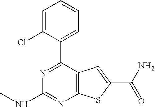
C1(C2=CC=CC=C2Cl)=NC(NC)=NC2=C1C=C(C(=O)N)S2
